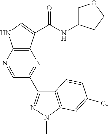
C12=C(N=CC(C3=NN(C)C4=C3C=CC(Cl)=C4)=N1)NC=C2C(=O)NC1COCC1
